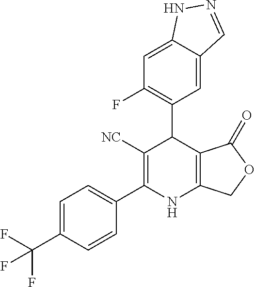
C1=C(C(F)(F)F)C=CC(C2=C([NC])C(C3=C(F)C=C4C(=C3)C=NN4)C3=C(N2)COC3=O)=C1
